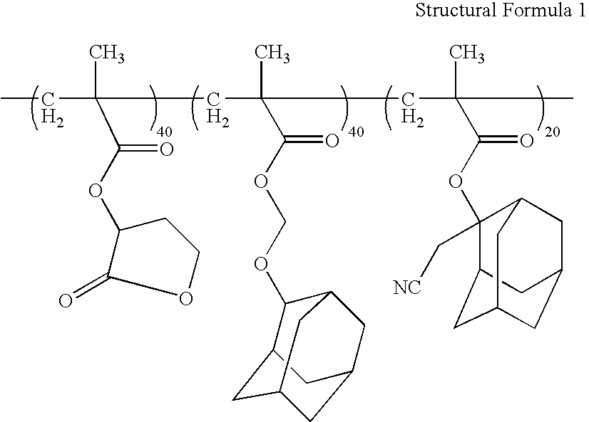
CCC(C(=O)OC1C(=O)OCC1)(C)CC(C)(C(OCOC1C2CC3CC(CC1C3)C2)=O)CC(C)(C(OC1(C[NC])C2CC3CC(CC1C3)C2)=O)C
